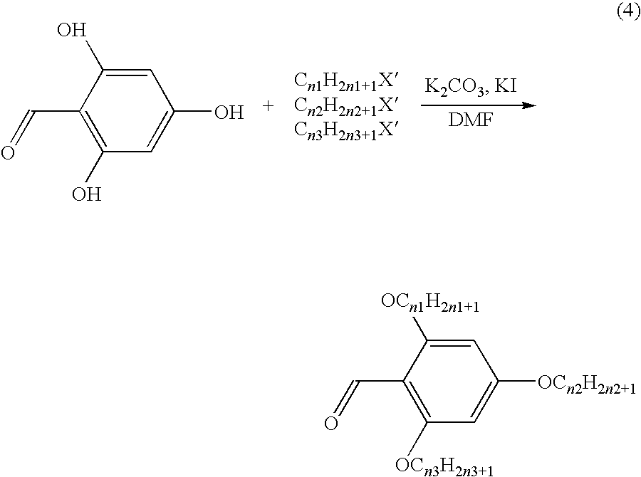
C1(C=O)=C(O)C=C(O)C=C1O.C1(C=O)=C([OCn3H2n3+1])C=C([OCn2H2n2+1])C=C1[OCn1H2n1+1]
